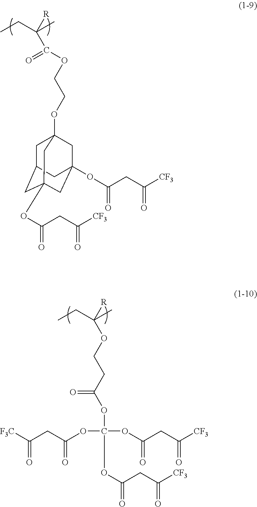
O(C12CC3CC(OC(CC([CF3])=O)=O)(CC(OC(CC([CF3])=O)=O)(C1)C3)C2)CCOC(C(CC)(C)[R])=O.CCC(C)(OCCC(OC(OC(CC([F3C])=O)=O)(OC(CC([CF3])=O)=O)OC(CC([CF3])=O)=O)=O)[R]
